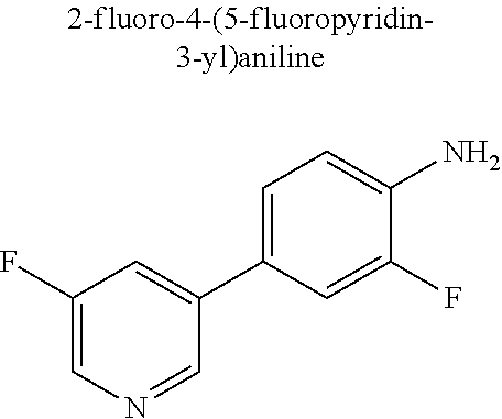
C1(F)=CN=CC(C2=CC=C(N)C(F)=C2)=C1
